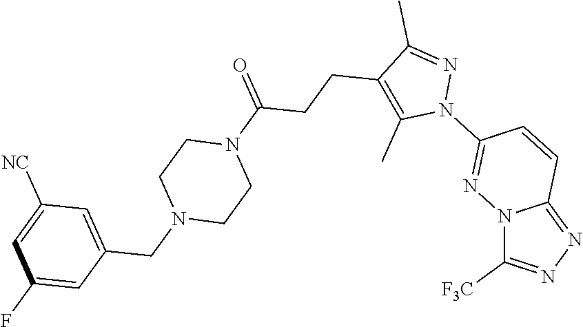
N12C([F3C])=NN=C1C=CC(N1N=C(C)C(CCC(N3CCN(CC4=CC([NC])=CC(F)=C4)CC3)=O)=C1C)=N2
